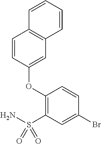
C1=CC(OC2=C(S(N)(=O)=O)C=C(Br)C=C2)=CC2=C1C=CC=C2
